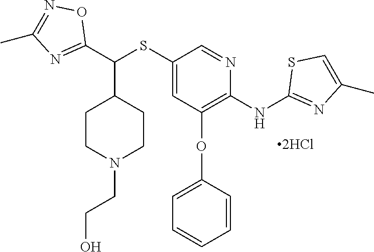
C1(C(SC2=CC(OC3=CC=CC=C3)=C(NC3=NC(C)=CS3)N=C2)C2CCN(CCO)CC2)=NC(C)=NO1
